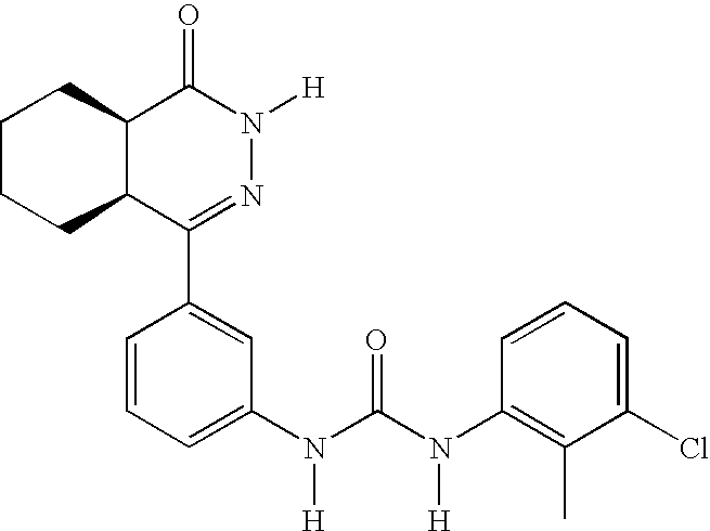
C1=CC=C(N(C(N(C2=C(C)C(Cl)=CC=C2)[H])=O)[H])C=C1C1=NN([H])C(=O)C2C1CCCC2
